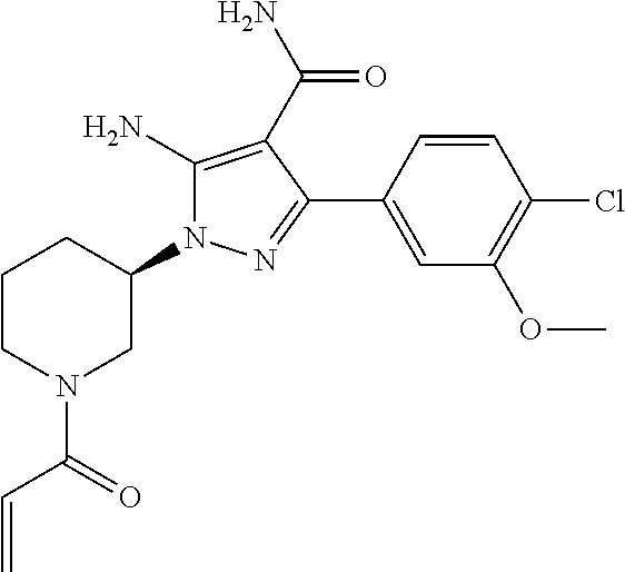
C1(N)=C(C(N)=O)C(C2=CC(OC)=C(Cl)C=C2)=NN1C1CN(C(C=C)=O)CCC1
